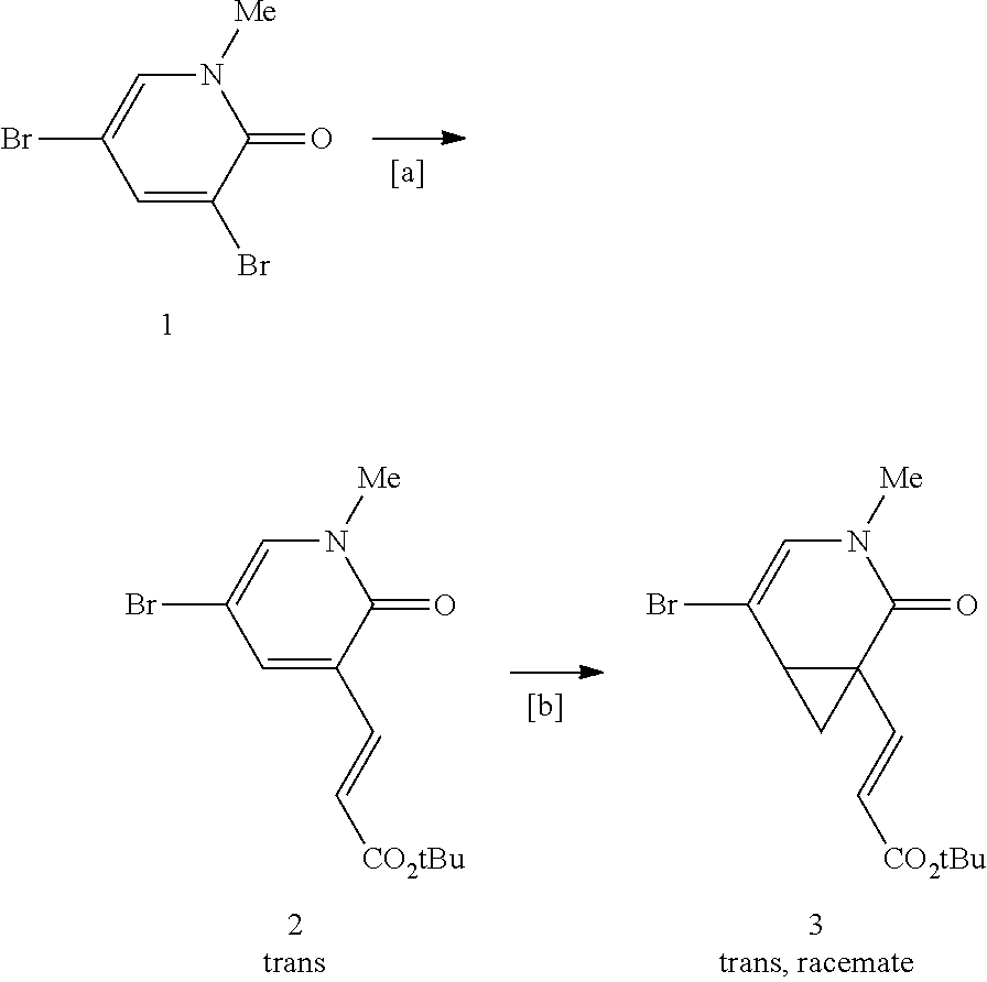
C1(Br)=CN([Me])C(=O)C(Br)=C1.C1(Br)=CN([Me])C(=O)C(C=C[CO2tBu])=C1.C1(Br)=CN([Me])C(=O)C2(C=C[CO2tBu])C1C2
